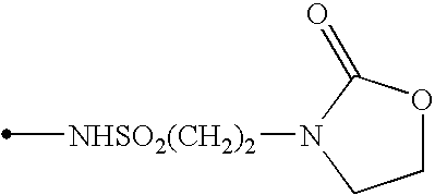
[NHSO2(CH2)2](C)N1CCOC1=O
